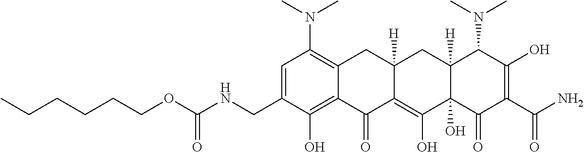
CN(C1=C2C(=C(O)C(CNC(OCCCCCC)=O)=C1)C(=O)C1=C(O)C3(O)C([H])(CC1([H])C2)C(N(C)C)C(O)=C(C(N)=O)C3=O)C
